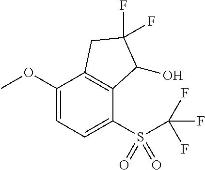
O(C1=CC=C(S(=O)(=O)C(F)(F)F)C2=C1CC(F)(F)C2O)C
